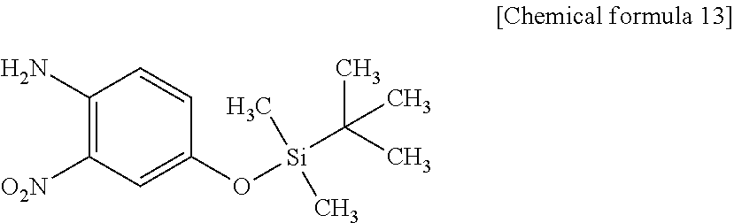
C1(N)=C([O2N])C=C(O[Si](C(C)(C)C)(C)C)C=C1
